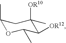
C1(C)OC(C)C([OR12])C([OR10])(C)C1
